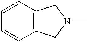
C1=CC2=C(C=C1)CN(C)C2
